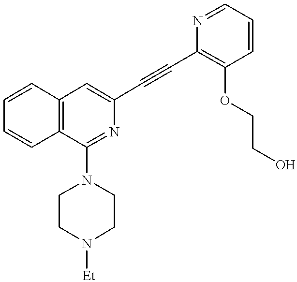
C1=CC2=C(C=C1)C(N1CCN([Et])CC1)=NC(C#CC1=C(OCCO)C=CC=N1)=C2
